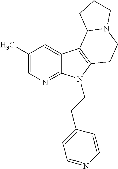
C1(C)=CN=C2C(=C1)C1=C(N2CCC2=CC=NC=C2)CCN2C1CCC2
